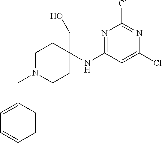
C1=C(CN2CCC(CO)(NC3=NC(Cl)=NC(Cl)=C3)CC2)C=CC=C1
